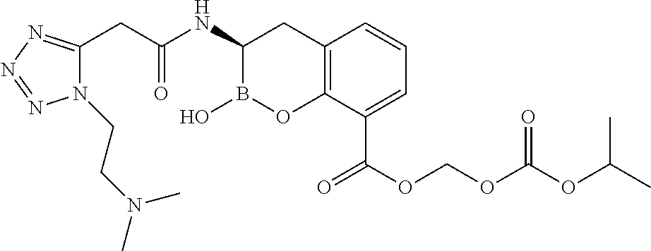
N1(CCN(C)C)C(CC(NC2B(O)OC3=C(C2)C=CC=C3C(OCOC(OC(C)C)=O)=O)=O)=NN=N1
